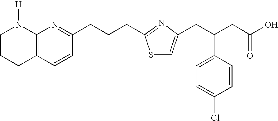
C1CCC2=C(N1[H])N=C(CCCC1=NC(CC(CC(O)=O)C3=CC=C(Cl)C=C3)=CS1)C=C2
